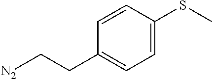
[N2]CCC1=CC=C(SC)C=C1
